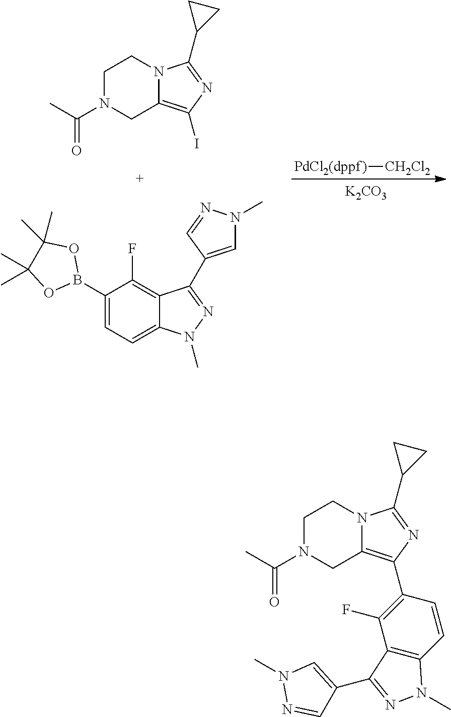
[PdCl2(dppf)][CH2Cl2].[K2CO3].C1=C(C2=NN(C)C3=CC=C(B4OC(C)(C)C(C)(C)O4)C(F)=C32)C=NN1C.C1N(C(C)=O)CC2=C(I)N=C(C3CC3)N2C1.C1N(C(C)=O)CC2=C(C3=C(F)C4=C(C=C3)N(C)N=C4C3=CN(C)N=C3)N=C(C3CC3)N2C1
